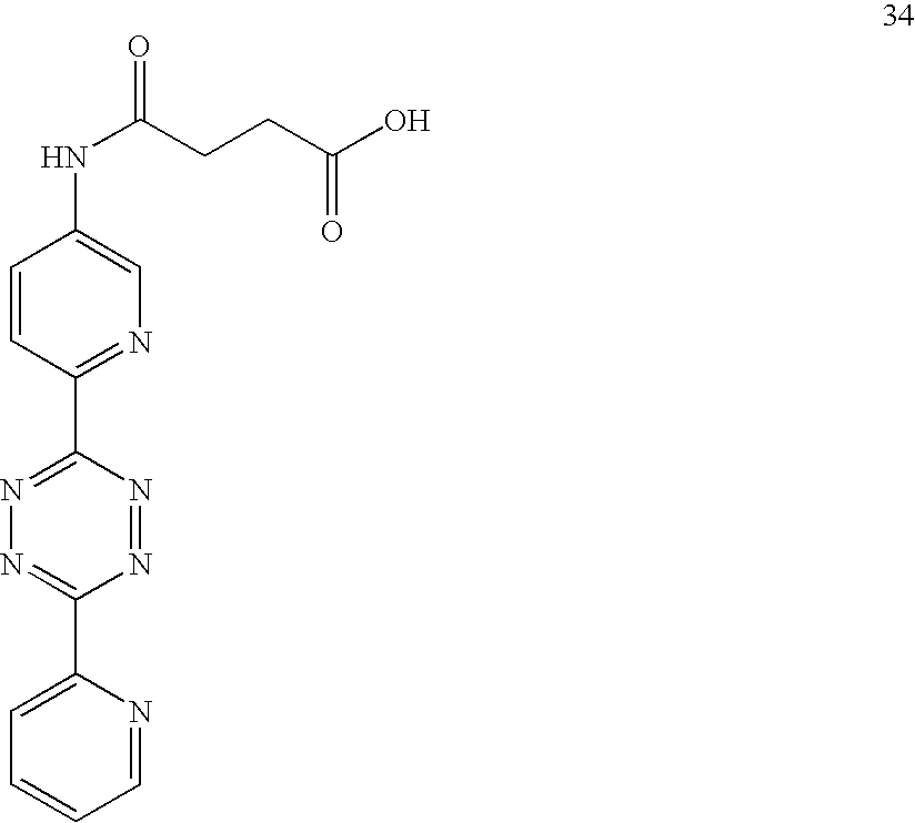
C1=CC(C2=NN=C(C3=CC=CC=N3)N=N2)=NC=C1NC(CCC(O)=O)=O
